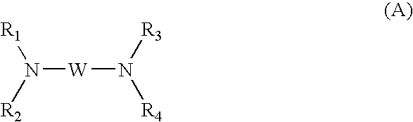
[R1]N([R2])[W]N([R4])[R3]
